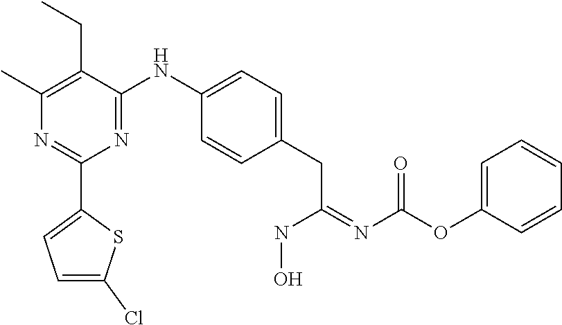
C1(C)=C(CC)C(NC2=CC=C(CC(=NC(OC3=CC=CC=C3)=O)NO)C=C2)=NC(C2=CC=C(Cl)S2)=N1
